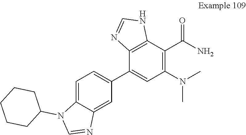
C12=C(C(C3=CC=C4C(=C3)N=CN4C3CCCCC3)=CC(N(C)C)=C1C(N)=O)N=CN2
